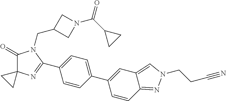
C1(=O)C2(N=C(C3=CC=C(C4=CC5=CN(CCC#N)N=C5C=C4)C=C3)N1CC1CN(C(C3CC3)=O)C1)CC2
